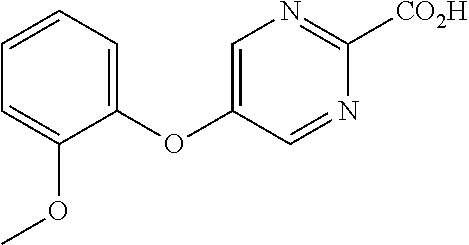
C1=CC=C(OC2=CN=C([CO2H])N=C2)C(OC)=C1
